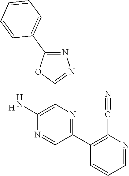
[H].C1(N)=C(C2=NN=C(C3=CC=CC=C3)O2)N=C(C2=C(C#N)N=CC=C2)C=N1
